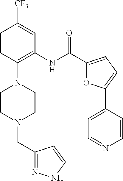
C1=CC(N2CCN(CC3=NNC=C3)CC2)=C(NC(C2=CC=C(C3=CC=NC=C3)O2)=O)C=C1[CF3]
